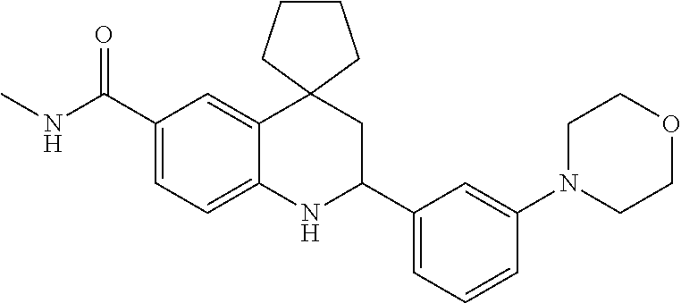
C1(C(NC)=O)=CC=C2C(=C1)C1(CC(C3=CC=CC(N4CCOCC4)=C3)N2)CCCC1
